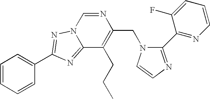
C1(CN2C(C3=NC=CC=C3F)=NC=C2)=C(CCC)C2=NC(C3=CC=CC=C3)=NN2C=N1
